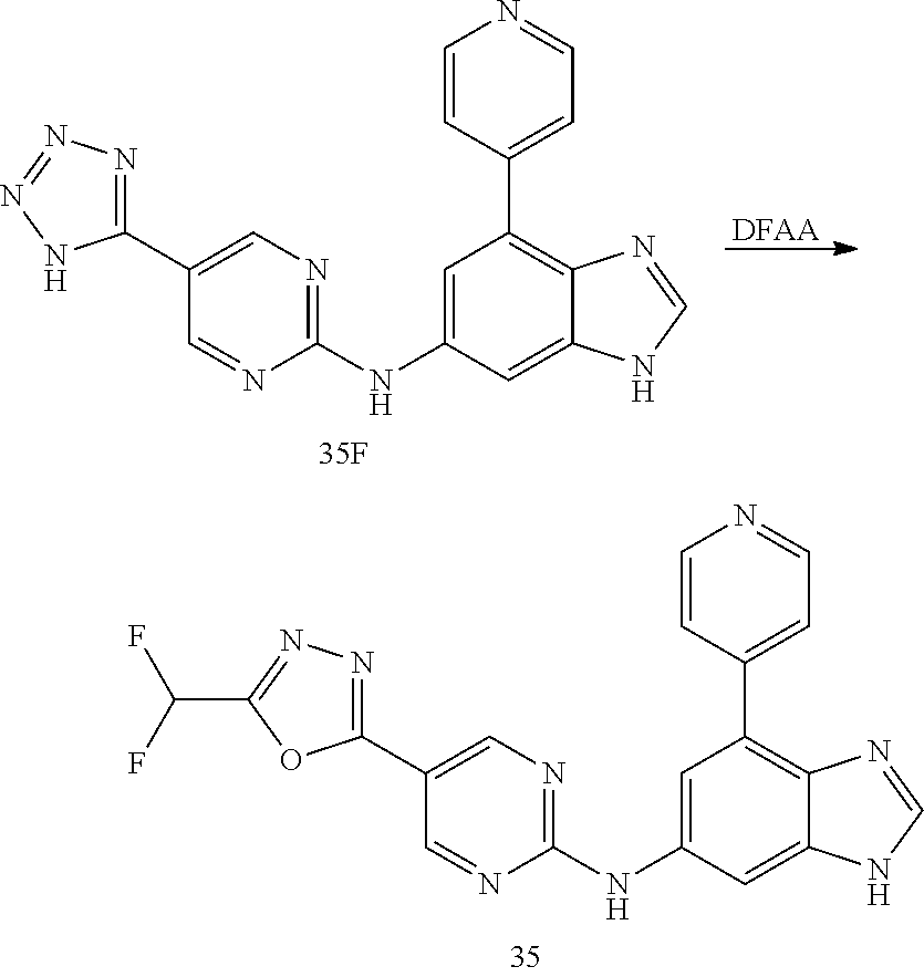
C1=C(NC2=NC=C(C3=NN=C(C(F)F)O3)C=N2)C=C2C(=C1C1=CC=NC=C1)N=CN2.C1=C(NC2=NC=C(C3=NN=NN3)C=N2)C=C2C(=C1C1=CC=NC=C1)N=CN2.[DFAA]
